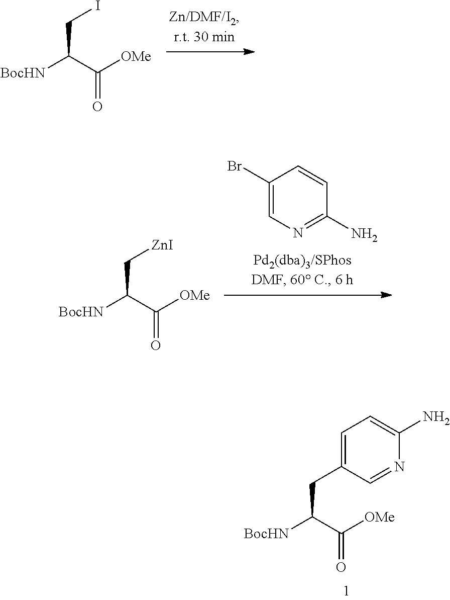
C(CI)([BocHN])C([OMe])=O.C1(Br)=CN=C(N)C=C1.C(C[ZnI])([BocHN])C([OMe])=O.C(CC1=CC=C(N)N=C1)([BocHN])C([OMe])=O
